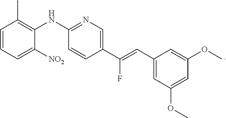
C1=CC=C([NO2])C(NC2=NC=C(C(=CC3=CC(OC)=CC(OC)=C3)F)C=C2)=C1C
